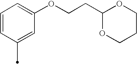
C1=CC(C)=CC(OCCC2OCCCO2)=C1
